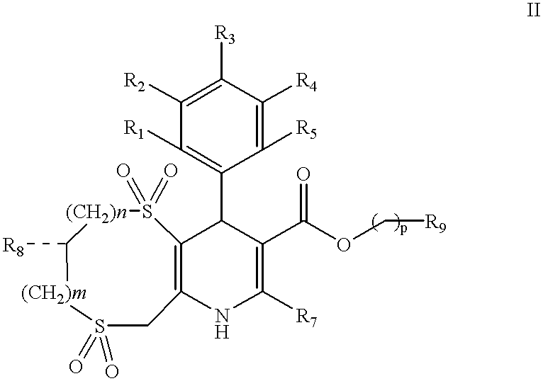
C1([R2])=C([R3])C([R4])=C([R5])C(C2C3=C(NC([R7])=C2C(OC[R9])=O)CS(=O)(=O)[(CH2)m]C([R8])[(CH2)n]S3(=O)=O)=C1[R1]
